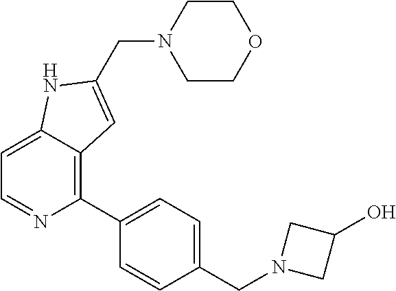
C1=C2C(=C(C3=CC=C(CN4CC(O)C4)C=C3)N=C1)C=C(CN1CCOCC1)N2
